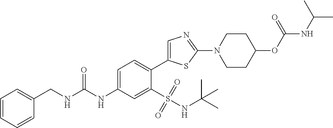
C1=CC=CC(CNC(NC2=CC=C(C3=CN=C(N4CCC(OC(NC(C)C)=O)CC4)S3)C(S(NC(C)(C)C)(=O)=O)=C2)=O)=C1
